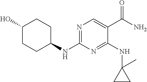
N1=C(NC2CCC(O)CC2)N=C(NC2(C)CC2)C(C(N)=O)=C1
